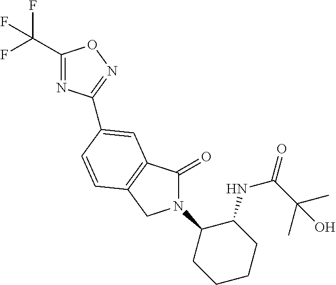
C1(C(F)(F)F)=NC(C2=CC3=C(CN(C4CCCCC4NC(C(C)(C)O)=O)C3=O)C=C2)=NO1
